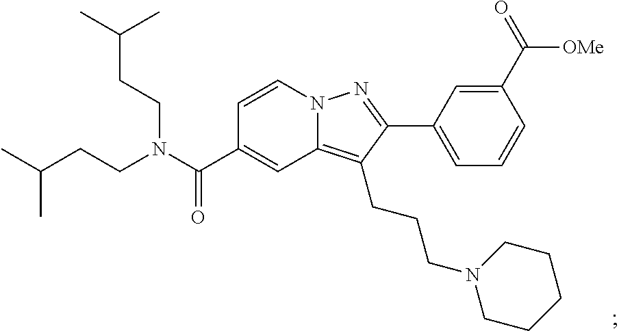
N12C(=C(CCCN3CCCCC3)C(C3=CC=CC(C(=O)[OMe])=C3)=N1)C=C(C(N(CCC(C)C)CCC(C)C)=O)C=C2
